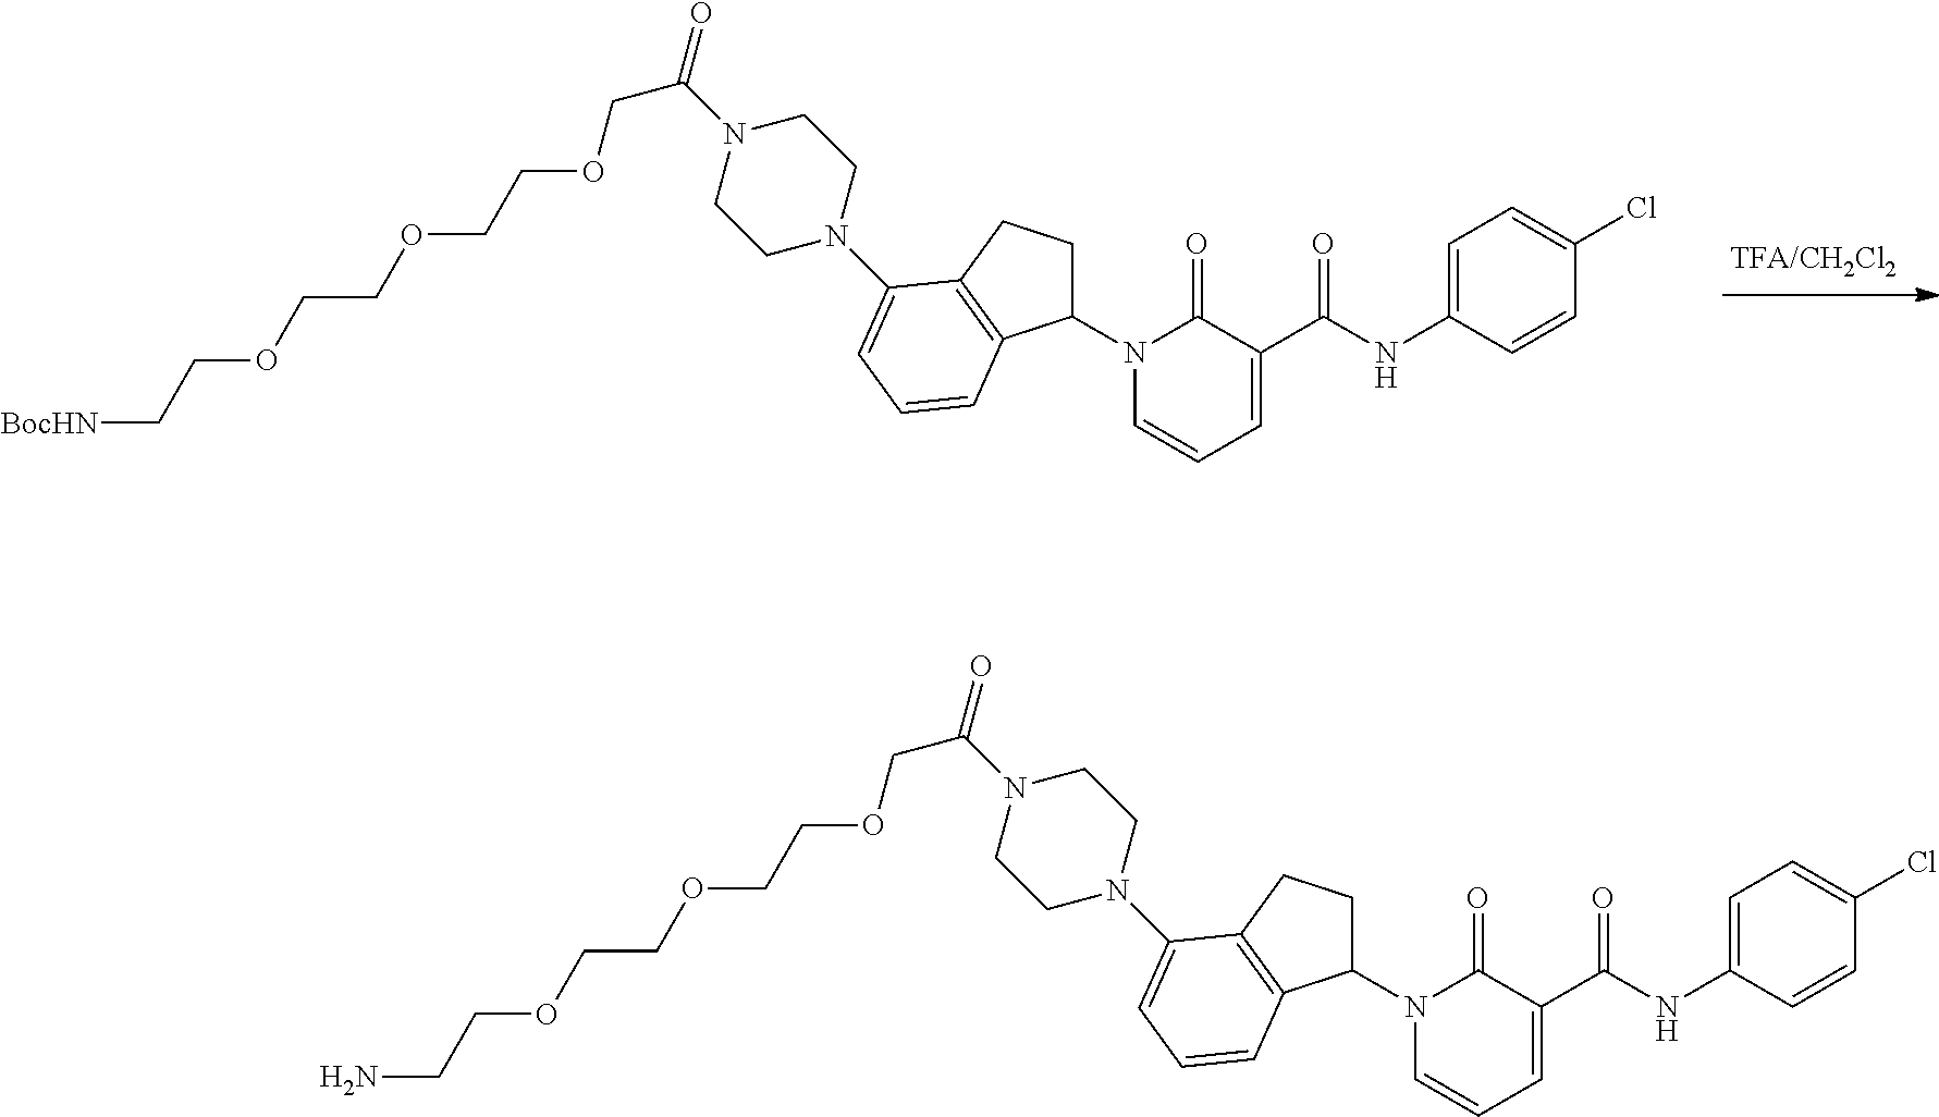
N1(C2CCC3=C2C=CC=C3N2CCN(C(=O)COCCOCCOCC[BocHN])CC2)C=CC=C(C(NC2=CC=C(Cl)C=C2)=O)C1=O.N1(C2CCC3=C2C=CC=C3N2CCN(C(=O)COCCOCCOCCN)CC2)C=CC=C(C(NC2=CC=C(Cl)C=C2)=O)C1=O
